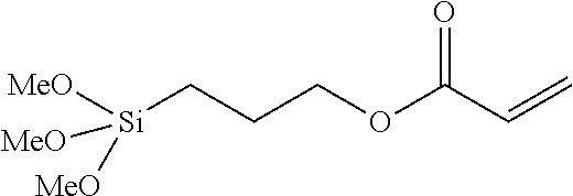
[MeO][Si](CCCOC(C=C)=O)([MeO])[MeO]
